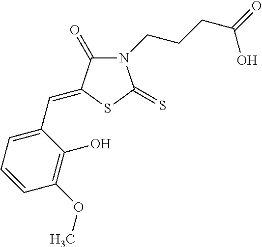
N1(CCCC(=O)O)C(=O)C(=CC2=CC=CC(OC)=C2O)SC1=S
